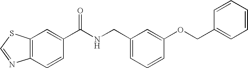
C12=C(C=C(C(NCC3=CC=CC(OCC4=CC=CC=C4)=C3)=O)C=C1)SC=N2
